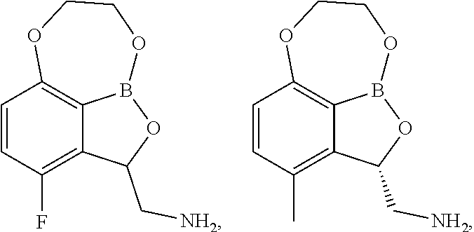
C1=CC(F)=C2C3=C1OCCOB3OC2C[NH2].C1=CC(C)=C2C3=C1OCCOB3OC2C[NH2]
